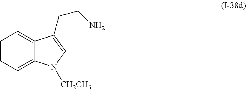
C1=CC=C2C(=C1)C(CCN)=CN2[CH2CH3]
